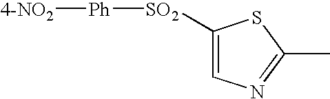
C1([SO2][Ph][4-NO2])=CN=C(C)S1
